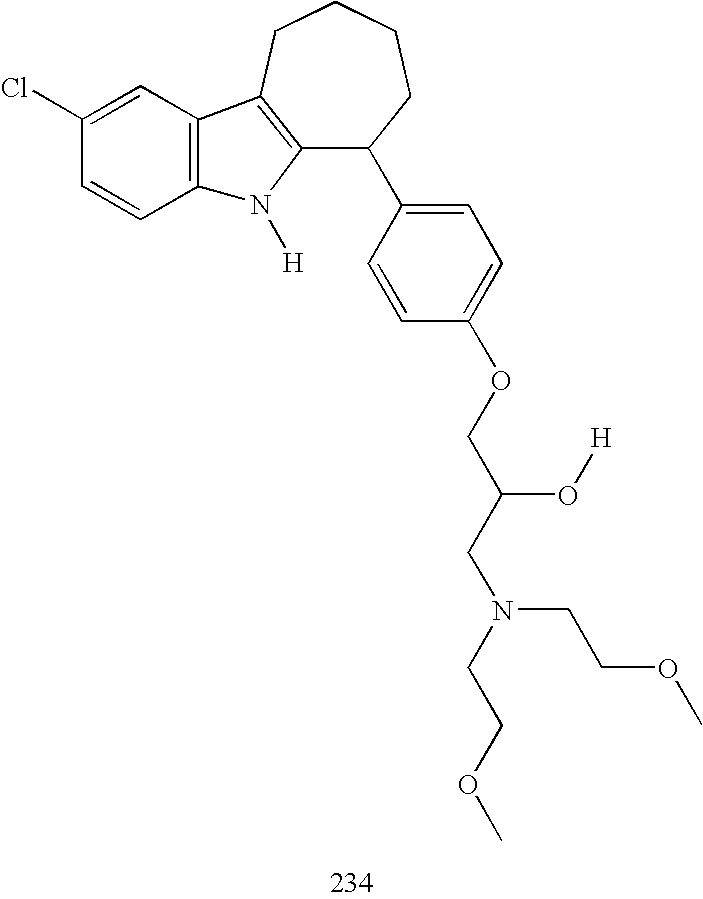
C12=C(CCCCC1C1=CC=C(OCC(CN(CCOC)CCOC)O[H])C=C1)C1=C(N2[H])C=CC(Cl)=C1
